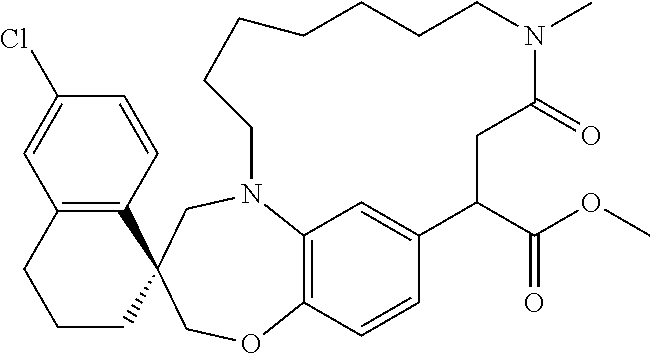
C12=C(C=CC(Cl)=C1)C1(CCC2)COC2=C3N(C1)CCCCCCCN(C)C(=O)CC(C(OC)=O)C(=C3)C=C2
